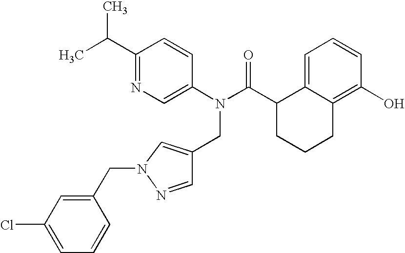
C1(C(C)C)=NC=C(N(C(C2CCCC3=C(O)C=CC=C23)=O)CC2=CN(CC3=CC(Cl)=CC=C3)N=C2)C=C1
